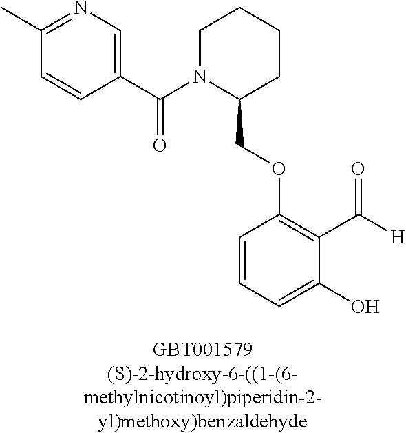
C1(COC2=C(C([H])=O)C(O)=CC=C2)CCCCN1C(C1=CN=C(C)C=C1)=O
